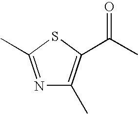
N1=C(C)SC(C(C)=O)=C1C
